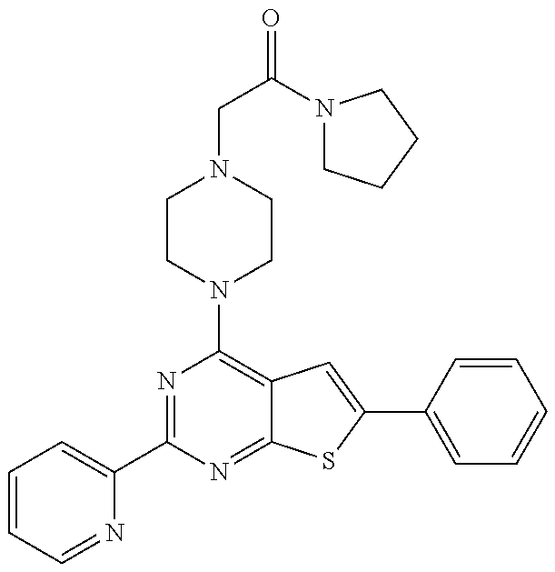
C1=CC=NC(C2=NC(N3CCN(CC(=O)N4CCCC4)CC3)=C3C(=N2)SC(C2=CC=CC=C2)=C3)=C1
